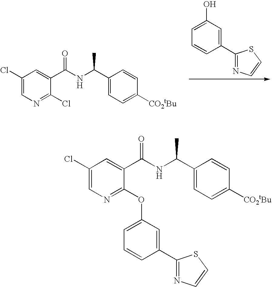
C1(C2=NC=CS2)=CC(O)=CC=C1.C1(Cl)=CN=C(Cl)C(C(NC(C2=CC=C([CO2tBu])C=C2)C)=O)=C1.C1(Cl)=CN=C(OC2=CC=CC(C3=NC=CS3)=C2)C(C(NC(C2=CC=C([CO2tBu])C=C2)C)=O)=C1
